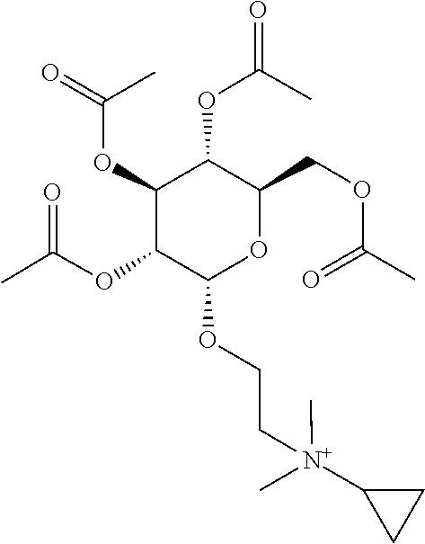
[N+](C1CC1)(C)(CCOC1C(OC(=O)C)C(OC(=O)C)C(OC(=O)C)C(COC(=O)C)O1)C
